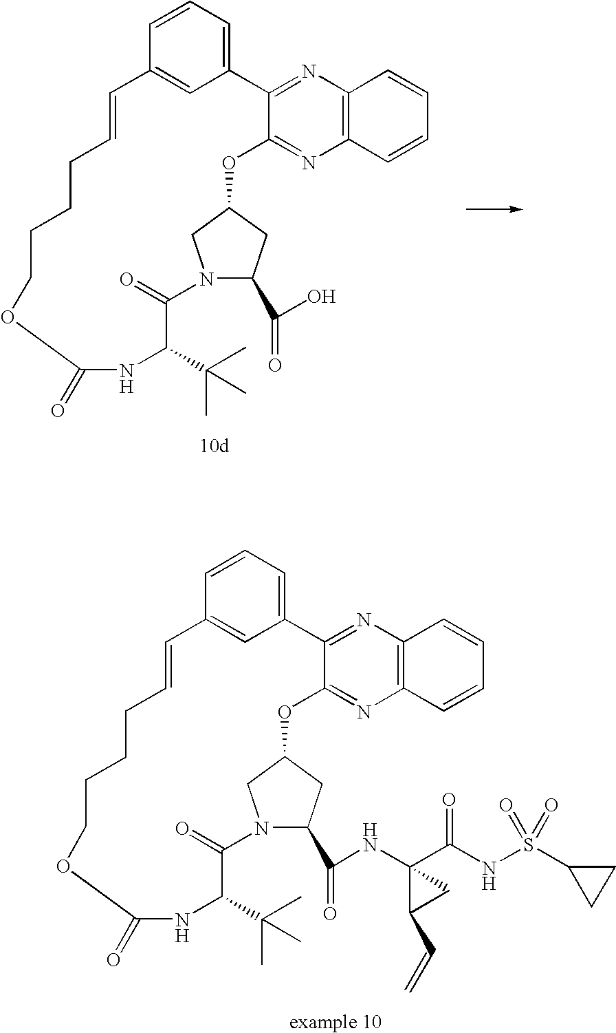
C1=CC=C2C=C1C=CCCCCOC(=O)NC(C(C)(C)C)C(=O)N1CC(OC3=NC4=C(N=C23)C=CC=C4)CC1C(=O)O.C1=CC=C2C=C1C=CCCCCOC(=O)NC(C(C)(C)C)C(=O)N1CC(OC3=NC4=C(N=C23)C=CC=C4)CC1C(=O)NC1(C(NS(=O)(=O)C2CC2)=O)C(C=C)C1
